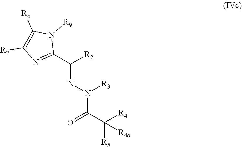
C(C([R5])([R4])[R4a])(=O)N([R3])N=C(C1=NC([R7])=C([R6])N1[R9])[R2]
